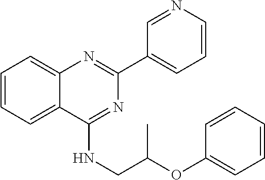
C1=CC=C2C(=C1)N=C(C1=CC=CN=C1)N=C2NCC(OC1=CC=CC=C1)C
